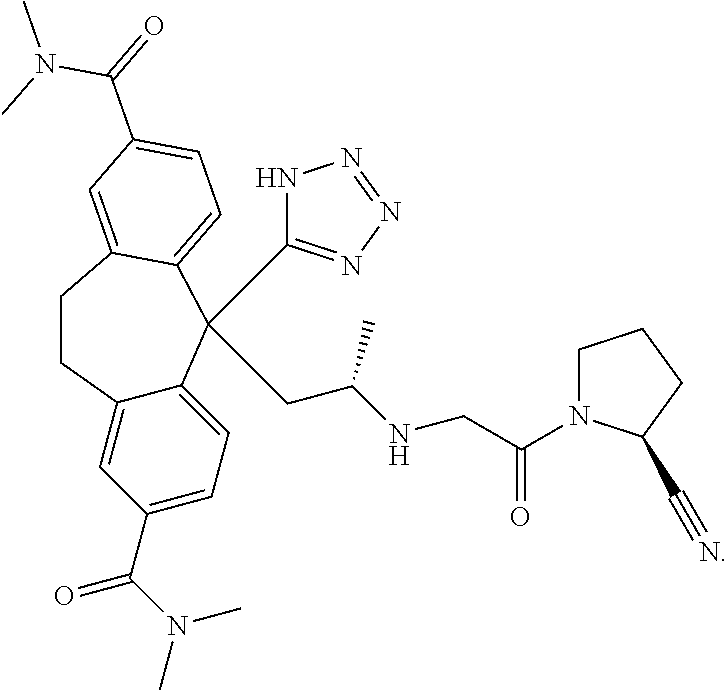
N(CC(N1CCCC1C#N)=O)C(C)CC1(C2=NN=NN2)C2=CC=C(C(N(C)C)=O)C=C2CCC2=CC(C(=O)N(C)C)=CC=C12
